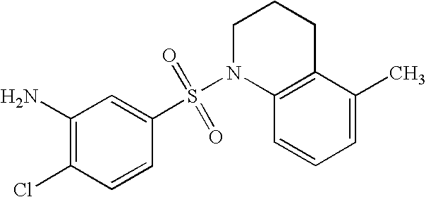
C1(N)=C(Cl)C=CC(S(N2C3=C(CCC2)C(C)=CC=C3)(=O)=O)=C1
